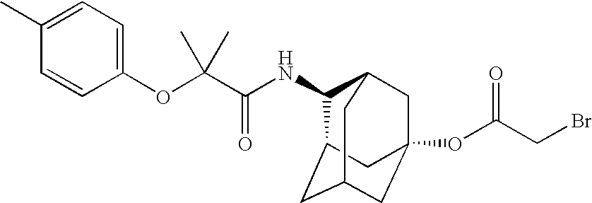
N(C(C(OC1=CC=C(C)C=C1)(C)C)=O)C1C2CC3CC(OC(=O)CBr)(CC1C3)C2
